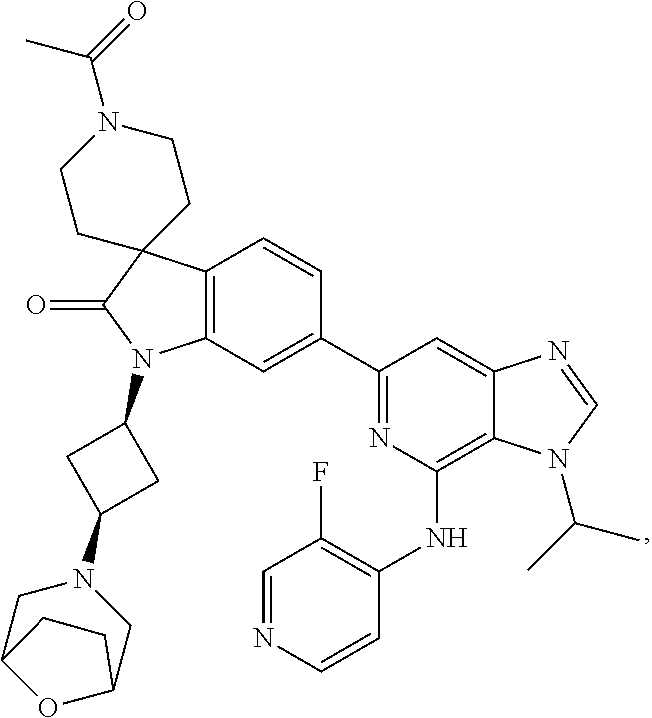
C1(C2=CC3=C(C=C2)C2(C(=O)N3C3CC(N4CC5OC(C4)CC5)C3)CCN(C(=O)C)CC2)=NC(NC2=C(F)C=NC=C2)=C2C(=C1)N=CN2C(C)C
